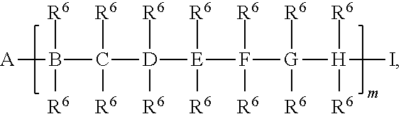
[A]B(C([D]([E](F([G]([H](I)([R6])[R6])([R6])[R6])([R6])[R6])([R6])[R6])([R6])[R6])([R6])[R6])([R6])[R6]
